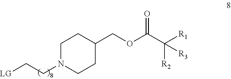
C1N(CC[LG])CCC(COC(C([R2])([R1])[R3])=O)C1
